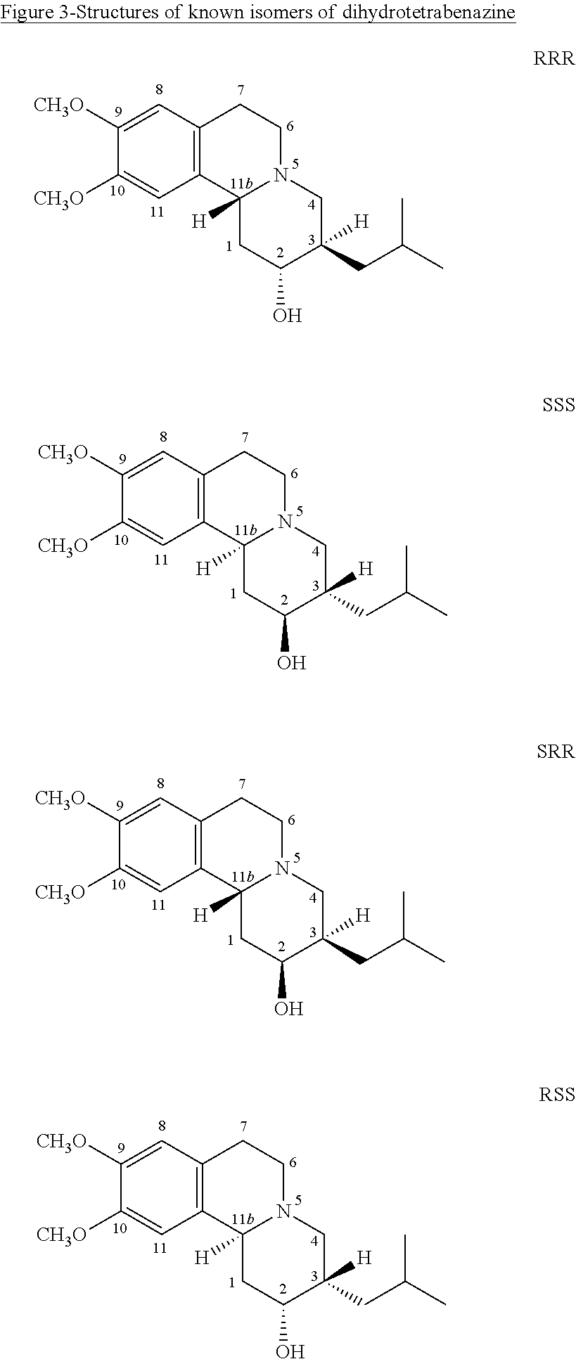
C1([CH3O])=CC2=C(C=C1[CH3O])C1([H])N(CC2)CC(CC(C)C)([H])C(O)C1.C1([CH3O])=CC2=C(C=C1[CH3O])C1([H])N(CC2)CC(CC(C)C)([H])C(O)C1.C1([CH3O])=CC2=C(C=C1[CH3O])C1([H])N(CC2)CC(CC(C)C)([H])C(O)C1.C1([CH3O])=CC2=C(C=C1[CH3O])C1([H])N(CC2)CC(CC(C)C)([H])C(O)C1
